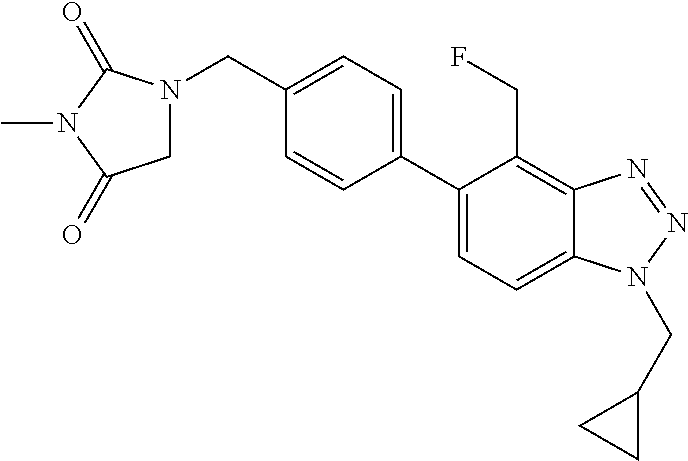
C1(CN2CC(=O)N(C)C2=O)=CC=C(C2=CC=C3C(=C2CF)N=NN3CC2CC2)C=C1
